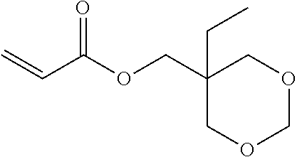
C(=O)(C=C)OCC1(CC)COCOC1
